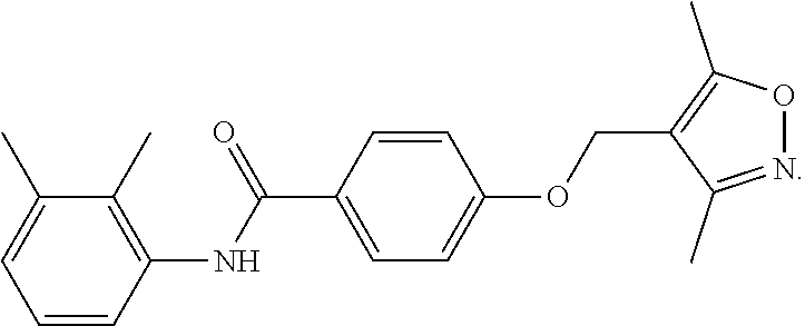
C1=CC(NC(C2=CC=C(OCC3=C(C)ON=C3C)C=C2)=O)=C(C)C(C)=C1
